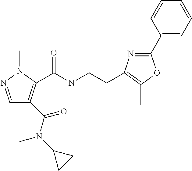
C1=NN(C)C(C(=O)NCCC2=C(C)OC(C3=CC=CC=C3)=N2)=C1C(N(C)C1CC1)=O
